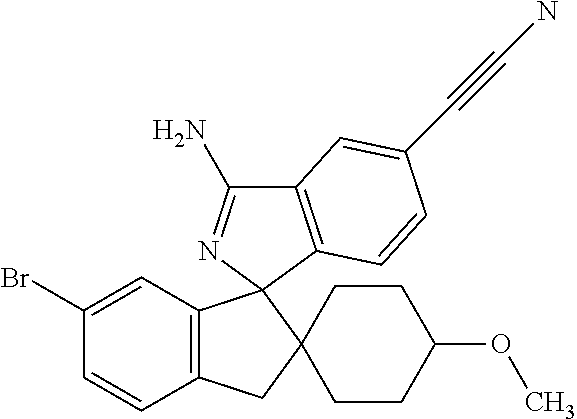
C1(Br)=CC2=C(C=C1)CC1(CCC(OC)CC1)C21N=C(N)C2=C1C=CC(C#CN)=C2
